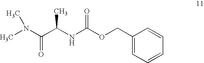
C1(COC(NC(C(=O)N(C)C)C)=O)=CC=CC=C1
